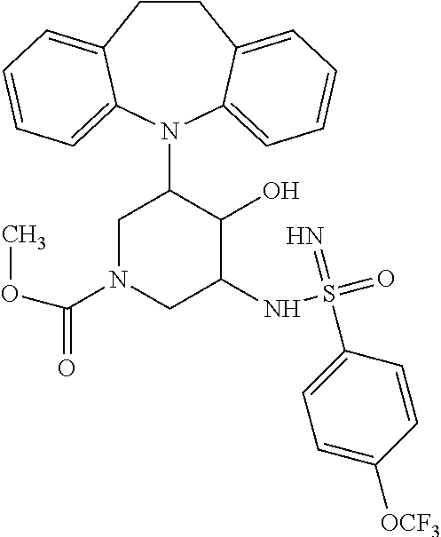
C12=CC=CC=C1N(C1CN(C(=O)OC)CC(NS(=O)(=N)C3=CC=C([OCF3])C=C3)C1O)C1=CC=CC=C1CC2
